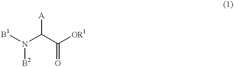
[B1]N(C(C([OR1])=O)[A])[B2]
